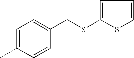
C1=C(C)C=CC(CSC2=CC=CS2)=C1
